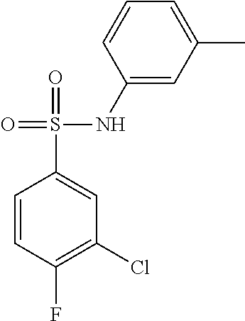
C1=CC(F)=C(Cl)C=C1S(=O)(NC1=CC(C)=CC=C1)=O
